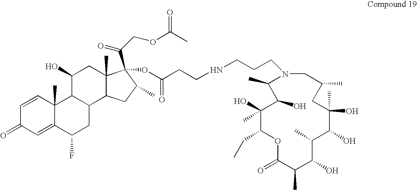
C1(O)(C)C(CC)OC(=O)C(C)C(O)C(C)C(O)C(O)(C)CC(C)CN(CCCNCCC(OC2(C(=O)COC(=O)C)C3(C)C(C4CC(F)C5=CC(=O)C=CC5(C)C4C(O)C3)CC2C)=O)C(C)C1O
